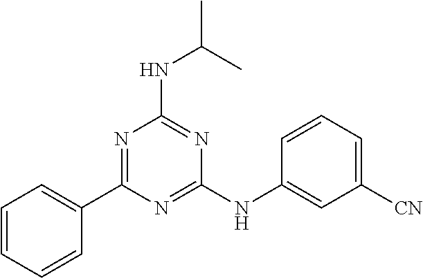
C1(C2=NC(NC(C)C)=NC(NC3=CC([CN])=CC=C3)=N2)=CC=CC=C1
